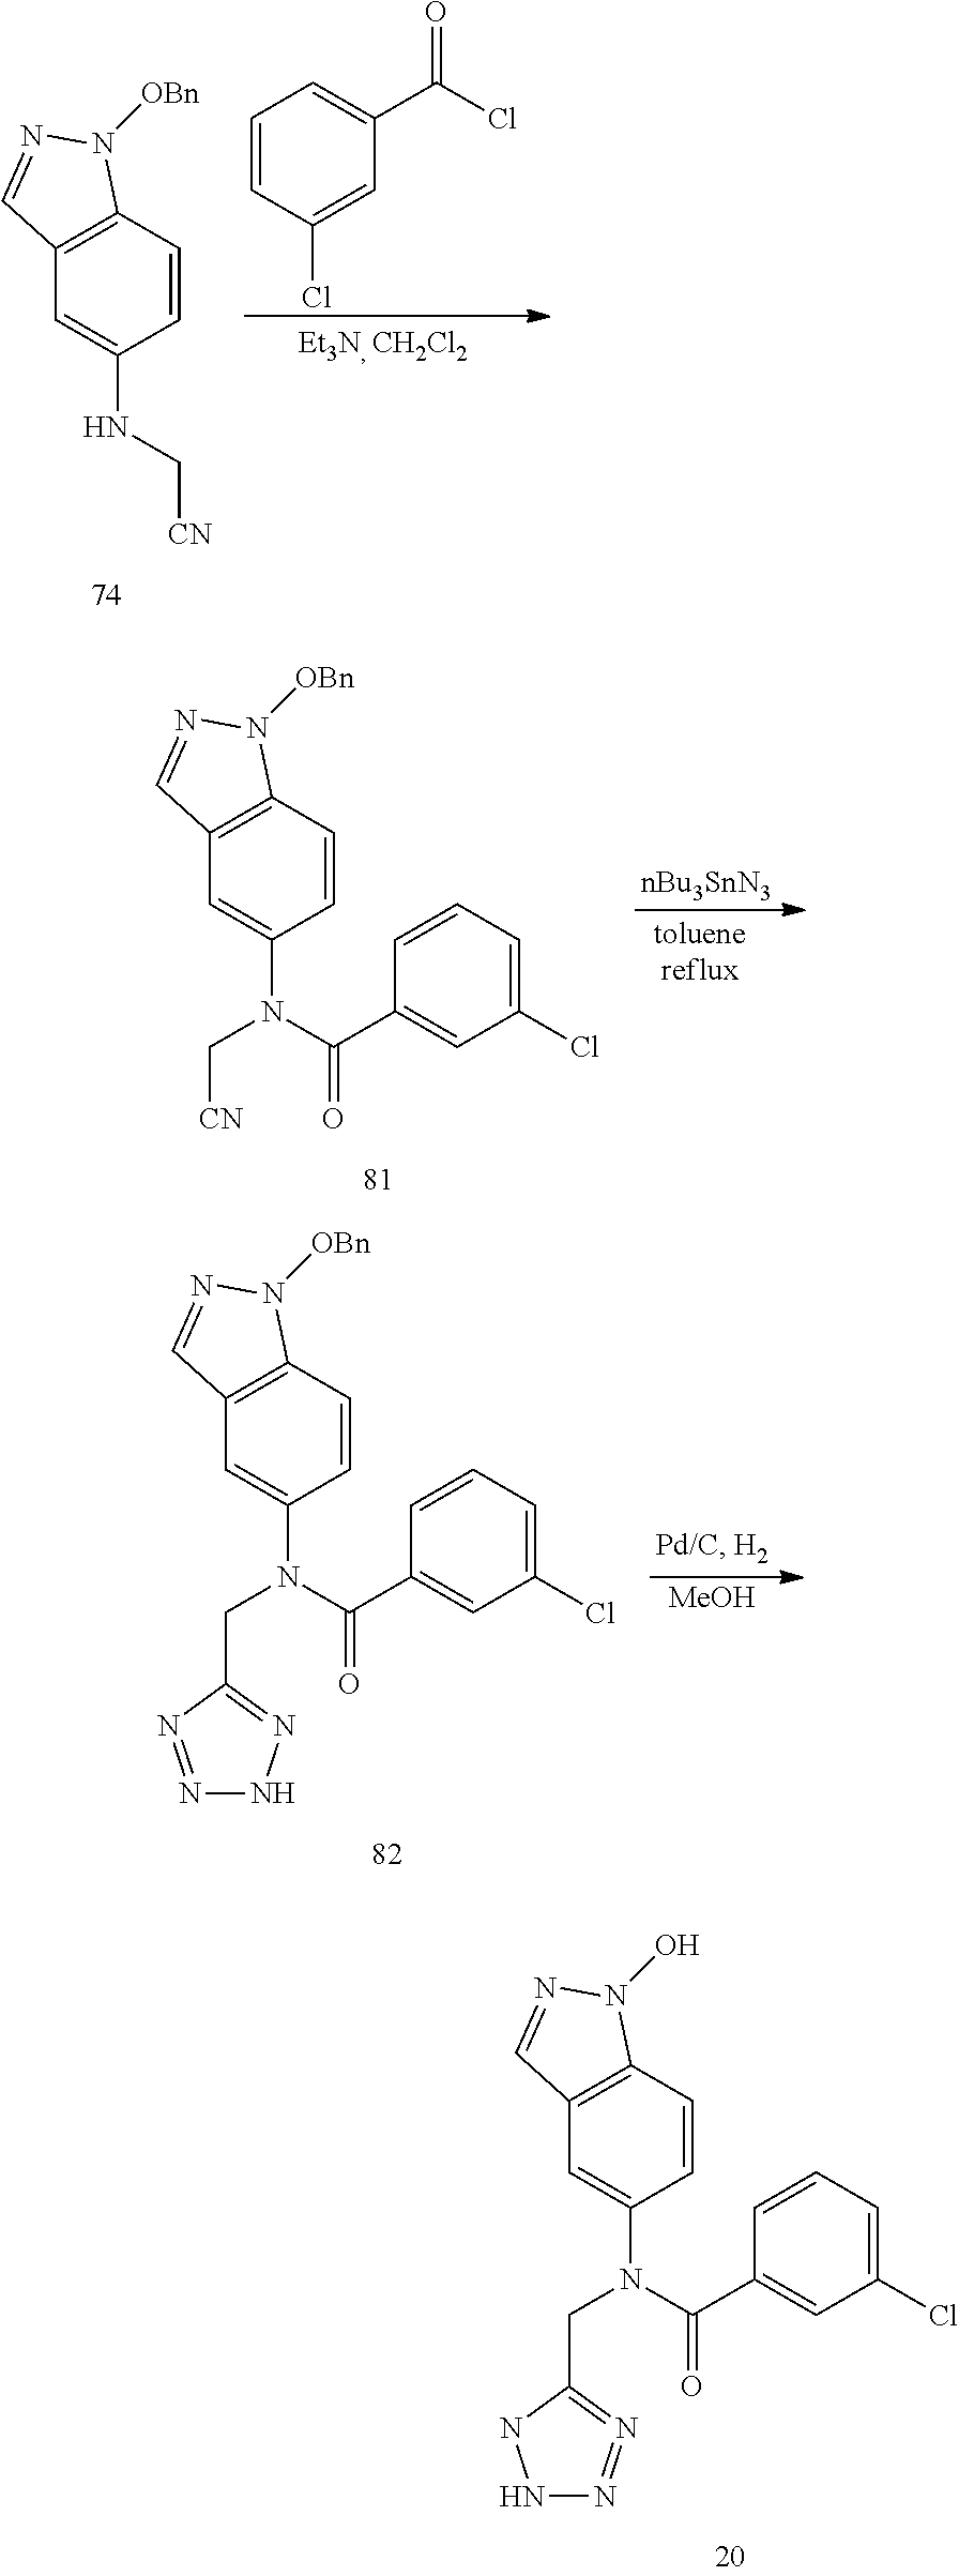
C1=CC2=C(C=C1N(C(=O)C1=CC(Cl)=CC=C1)C[CN])C=NN2[OBn].[nBu3SnN3].C1=CC2=C(C=C1N(C(=O)C1=CC(Cl)=CC=C1)CC1=NNN=N1)C=NN2[OBn].[MeOH].C1=CC2=C(C=C1N(C(=O)C1=CC(Cl)=CC=C1)CC1=N=NNN1)C=NN2O.C1=CC(Cl)=CC(C(=O)Cl)=C1.C1=CC2=C(C=C1NC[CN])C=NN2[OBn]
